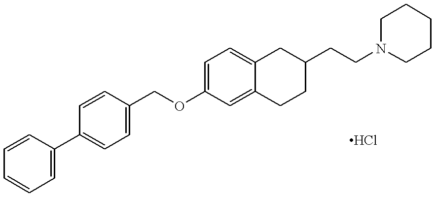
C1=CC=CC=C1C1=CC=C(COC2=CC=C3C(=C2)CCC(CCN2CCCCC2)C3)C=C1
